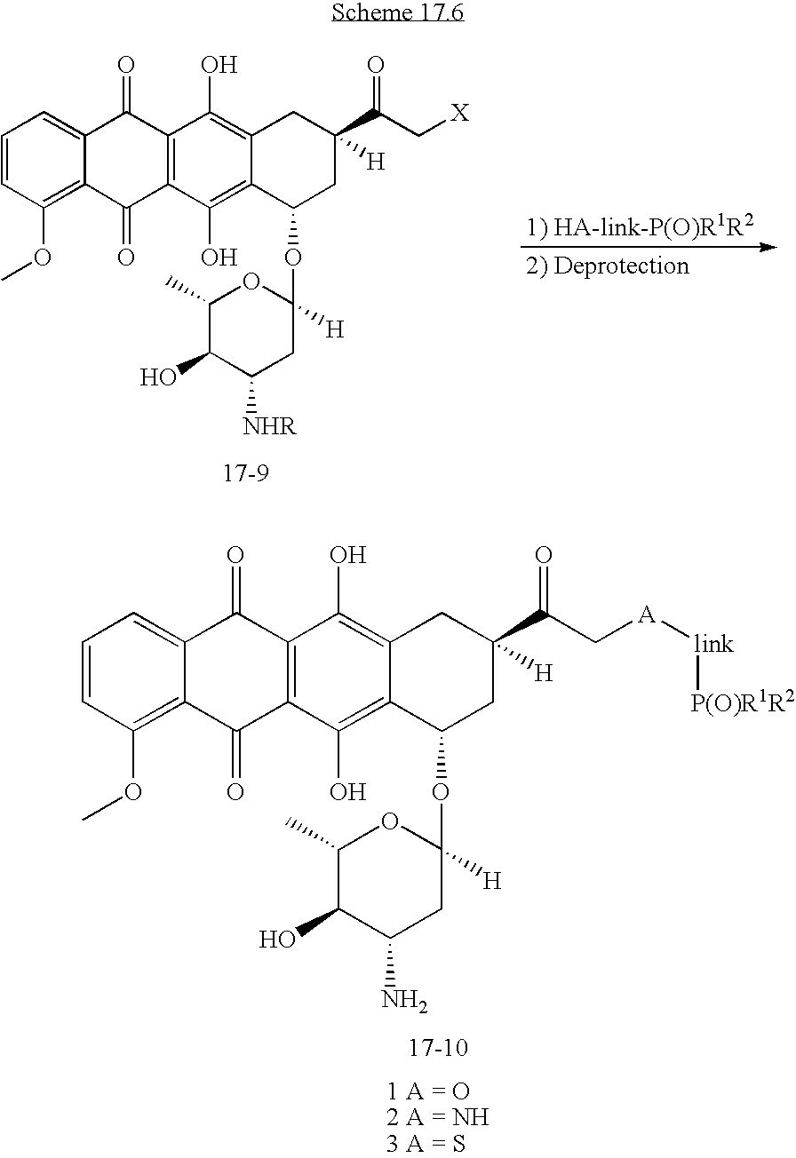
C1=CC(OC)=C2C(=C1)C(=O)C1=C(C2=O)C(O)=C2C(=C1O)CC(C(C[X])=O)([H])CC2OC1([H])OC(C)C(O)C([NHR])C1.[17-9].[2) Deprotection].[1) HA-link-P(O)R1R2].C1=CC(OC)=C2C(=C1)C(=O)C1=C(C2=O)C(O)=C2C(=C1O)CC(C(C[A][link][P(O)R1R2])=O)([H])CC2OC1([H])OC(C)C(O)C(N)C1.[17-10]
